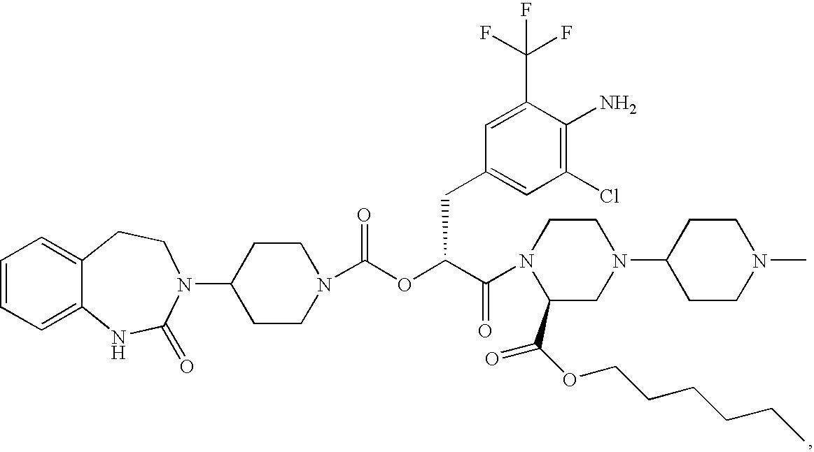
C1=CC=C2C(=C1)CCN(C1CCN(C(OC(C(=O)N3C(C(OCCCCCC)=O)CN(C4CCN(C)CC4)CC3)CC3=CC(Cl)=C(N)C(C(F)(F)F)=C3)=O)CC1)C(=O)N2
